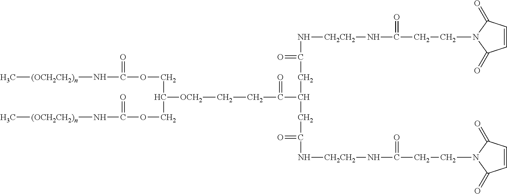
C1=CC(=O)N(CCC(N[CH2CH2]NC(=O)CC(CC(=O)N[CH2CH2]NC(CCN2C(=O)C=CC2=O)=O)C(=O)CC[OCH2]C(COC(=O)N[(OCH2CH2)n]C)COC(=O)N[(OCH2CH2)n]C)=O)C1=O
